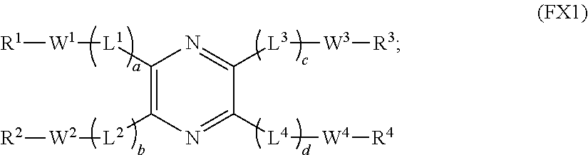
C1([L1][W1][R1])=C([L2][W2][R2])N=C([L4][W4][R4])C([L3][W3][R3])=N1
